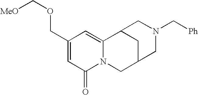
C1(COC[MeO])=CC(=O)N2C(=C1)C1CC(C2)CN(C[Ph])C1
